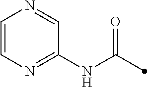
C1=CN=C(NC(=O)C)C=N1
